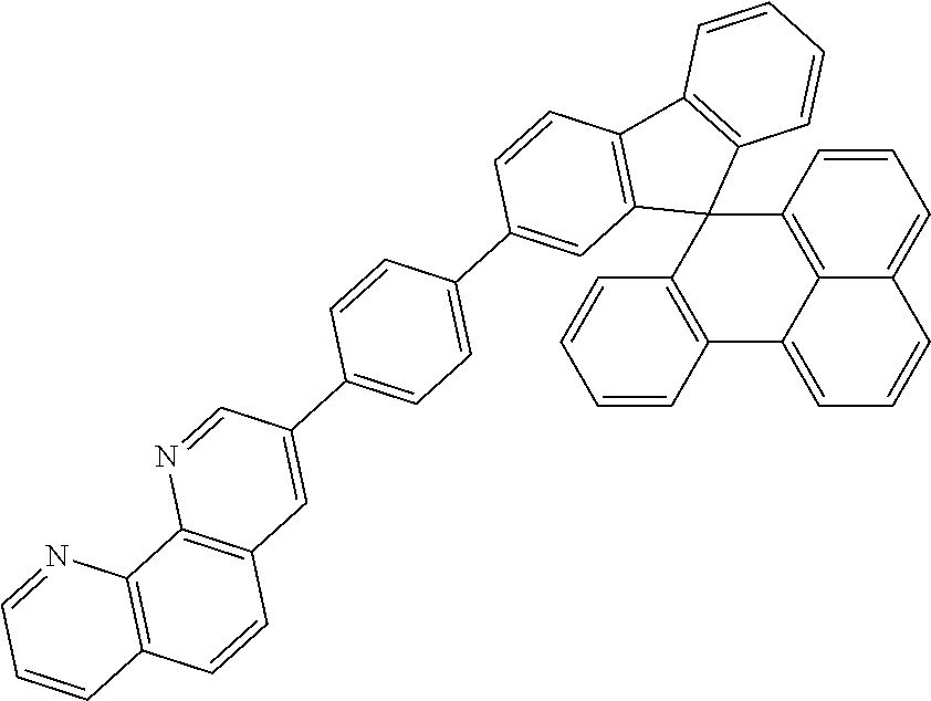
C12=C3C=CC=C1C=CC=C2C1=C(C32C3=C(C4=C2C=C(C2=CC=C(C5=CC6=C(N=C5)C5=C(C=C6)C=CC=N5)C=C2)C=C4)C=CC=C3)C=CC=C1
